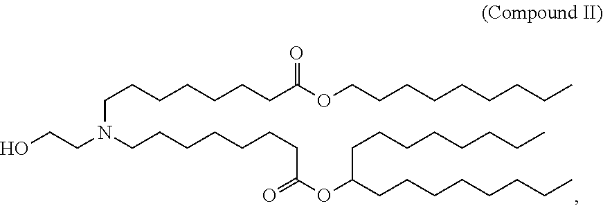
C(CCCC)CCCCOC(CCCCCCCN(CCO)CCCCCCCC(=O)OC(CCCCCCCC)CCCCCCCC)=O
